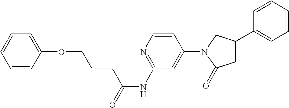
C1=CC(N2C(=O)CC(C3=CC=CC=C3)C2)=CC(NC(=O)CCCOC2=CC=CC=C2)=N1
